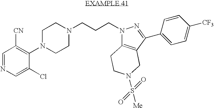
C1=NC=C(Cl)C(N2CCN(CCCN3C4=C(CN(S([Me])(=O)=O)CC4)C(C4=CC=C([CF3])C=C4)=N3)CC2)=C1[CN]
